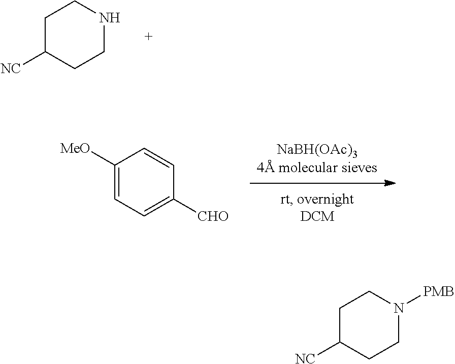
C1C([NC])CCNC1.C1([MeO])=CC=C([CHO])C=C1.C1C([NC])CCN([PMB])C1
